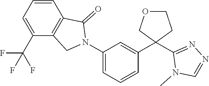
C1=CC2=C(C(C(F)(F)F)=C1)CN(C1=CC=CC(C3(C4=NN=CN4C)CCOC3)=C1)C2=O
